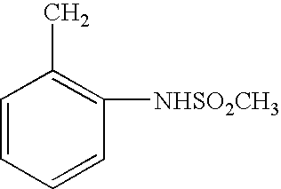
C1=CC=CC([NHSO2CH3])=C1C
